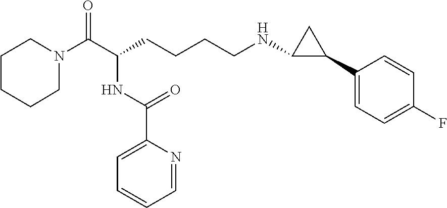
C1N(C(C(CCCCNC2C(C3=CC=C(F)C=C3)C2)NC(C2=CC=CC=N2)=O)=O)CCCC1
